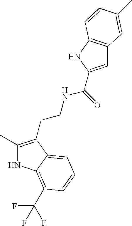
N1C(C)=C(CCNC(=O)C2=CC3=C(N2)C=CC(C)=C3)C2=CC=CC(C(F)(F)F)=C12
